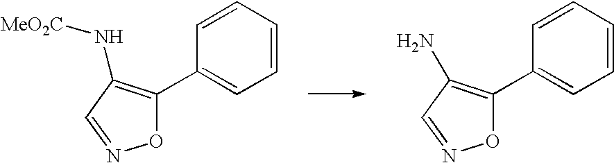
O1C(C2=CC=CC=C2)=C(N)C=N1.O1C(C2=CC=CC=C2)=C(N[MeO2C])C=N1
